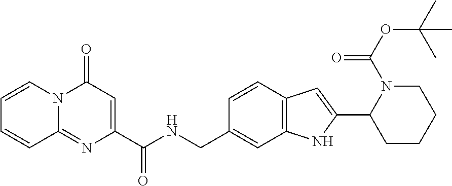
C1=CN2C(=NC(C(NCC3=CC4=C(C=C3)C=C(C3CCCCN3C(OC(C)(C)C)=O)N4)=O)=CC2=O)C=C1
